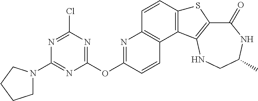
C1(=O)C2=C(NCC(C)N1)C1=C(S2)C=CC2=C1C=CC(OC1=NC(Cl)=NC(N3CCCC3)=N1)=N2
